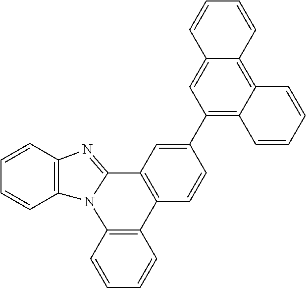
C1=CC2=C(C=C1)N1C(=NC3=C1C=CC=C3)C1=C2C=CC(C2=C3C(=C4C(=C2)C=CC=C4)C=CC=C3)=C1
